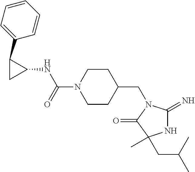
C1(CN2C(=N)NC(C)(CC(C)C)C2=O)CCN(C(NC2C(C3=CC=CC=C3)C2)=O)CC1
